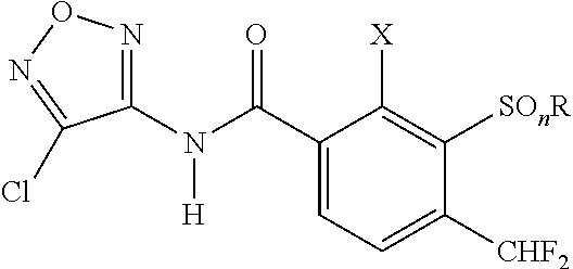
C1(N(C(C2=CC=C([CHF2])C([SOnR])=C2[X])=O)[H])=NON=C1Cl
